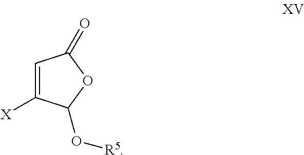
[X]C1=CC(=O)OC1O[R5]
